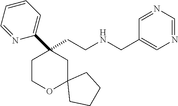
C(CNCC1=CN=CN=C1)C1(C2=CC=CC=N2)CCOC2(C1)CCCC2
